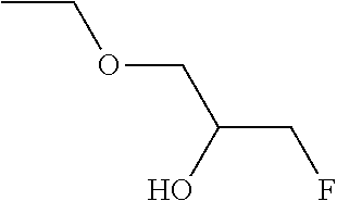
CCOCC(CF)O
